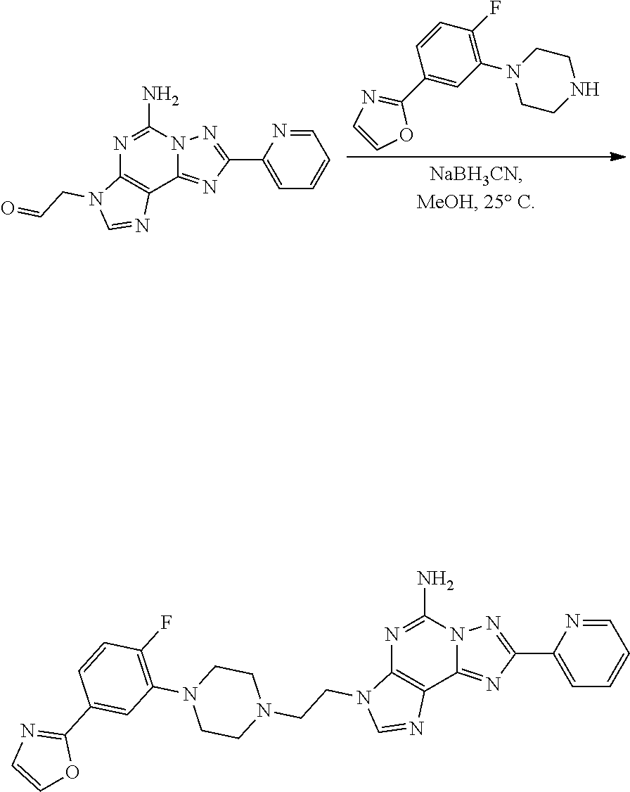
C1=NC(C2=NN3C(=N2)C2=C(N=C3N)N(CC=O)C=N2)=CC=C1.C1(C2=NC=CO2)=CC(N2CCNCC2)=C(F)C=C1.C1=NC(C2=NN3C(=N2)C2=C(N=C3N)N(CCN3CCN(C4=C(F)C=CC(C5=NC=CO5)=C4)CC3)C=N2)=CC=C1
